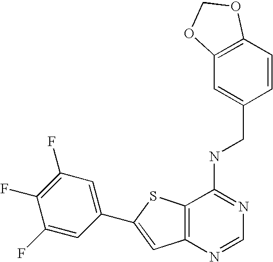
C12=C(N=CN=C1NCC1=CC3=C(C=C1)OCO3)C=C(C1=CC(F)=C(F)C(F)=C1)S2
